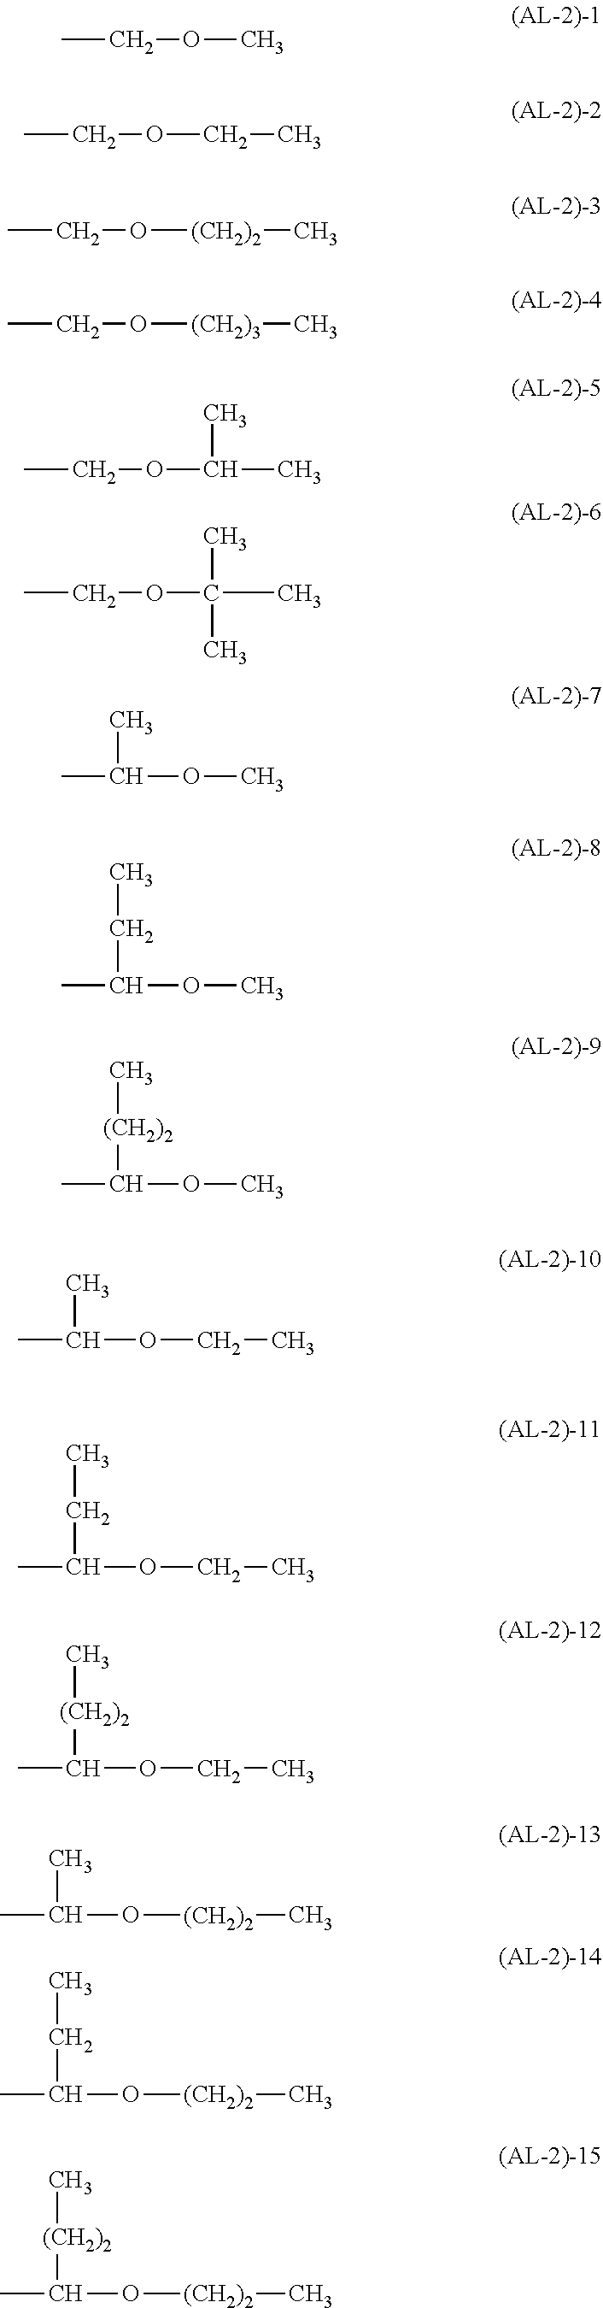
CCOC.CCOCC.CCO[(CH2)2]C.CCO[(CH2)3]C.CCOC(C)C.CCOC(C)(C)C.O(C)C(C)C.O(C)C(C)CC.O(C)C(C)[(CH2)2]C.O(CC)C(C)C.O(CC)C(C)CC.O(CC)C(C)[(CH2)2]C.O([(CH2)2]C)C(C)C.O([(CH2)2]C)C(C)CC.O([(CH2)2]C)C(C)[(CH2)2]C
